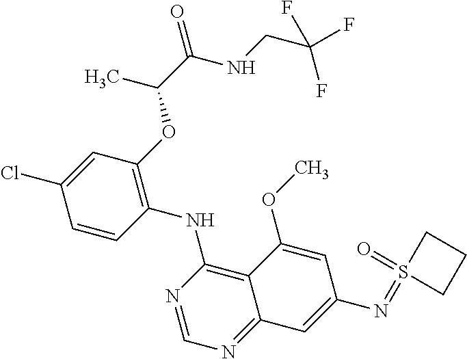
C1=CC(NC2=C3C(=NC=N2)C=C(N=S2(=O)CCC2)C=C3OC)=C(OC(C(NCC(F)(F)F)=O)C)C=C1Cl
